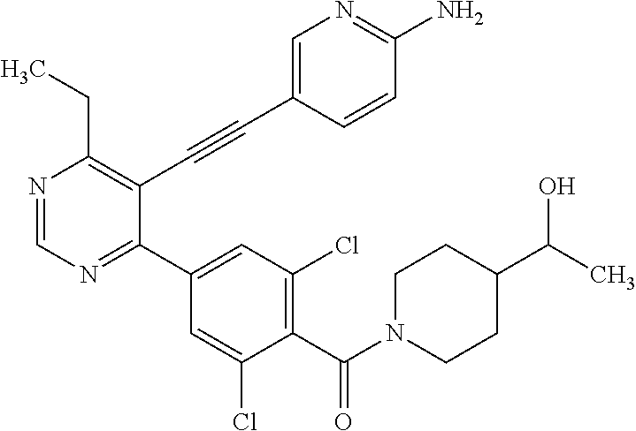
N1=CN=C(C2=CC(Cl)=C(C(N3CCC(C(C)O)CC3)=O)C(Cl)=C2)C(C#CC2=CN=C(N)C=C2)=C1CC
